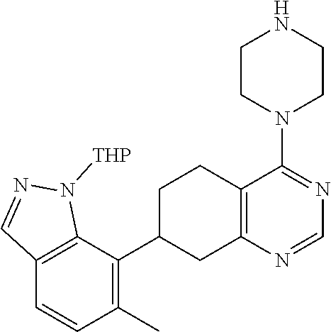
C12=C(C(C3CCC4=C(C3)N=CN=C4N3CCNCC3)=C(C)C=C1)N([THP])N=C2
